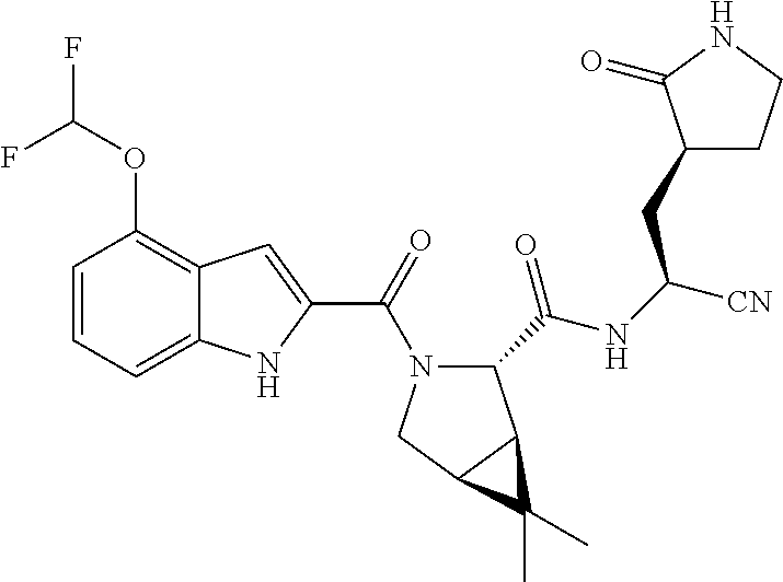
C1=CC=C2C(=C1OC(F)F)C=C(C(=O)N1C(C(NC([CN])CC3CCNC3=O)=O)C3C(C1)C3(C)C)N2
